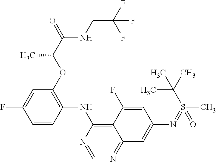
C1=CC(NC2=C3C(=NC=N2)C=C(N=S(C)(C(C)(C)C)=O)C=C3F)=C(OC(C)C(NCC(F)(F)F)=O)C=C1F
